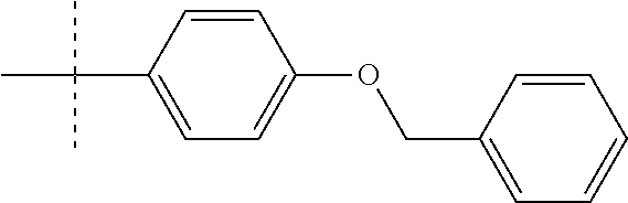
C1=C(C(C)(C)C)C=CC(OCC2=CC=CC=C2)=C1
